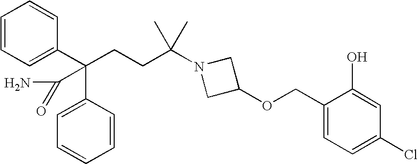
C1=CC=C(C(CCC(N2CC(OCC3=CC=C(Cl)C=C3O)C2)(C)C)(C2=CC=CC=C2)C(N)=O)C=C1
